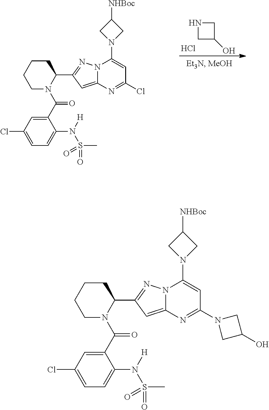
N1CC(O)C1.Cl.C1CCCN(C(C2=CC(Cl)=CC=C2N([H])S(C)(=O)=O)=O)C1C1=NN2C(=C1)N=C(Cl)C=C2N1CC([NHBoc])C1.C1CCCN(C(C2=CC(Cl)=CC=C2N([H])S(C)(=O)=O)=O)C1C1=NN2C(=C1)N=C(N1CC(O)C1)C=C2N1CC([NHBoc])C1
